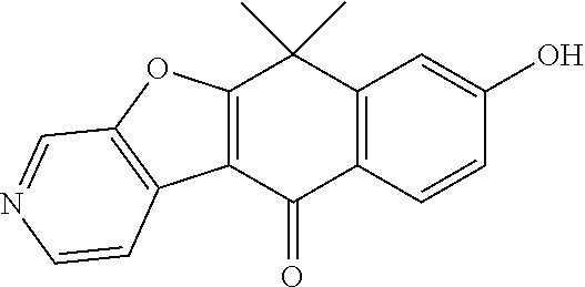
C12=C(C(=O)C3=C(C1(C)C)C=C(O)C=C3)C1=C(O2)C=NC=C1
